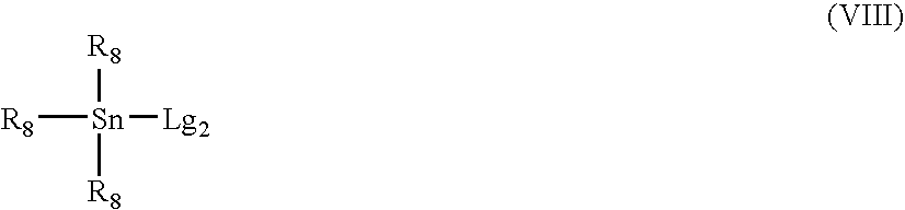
[R8][Sn]([Lg2])([R8])[R8]
